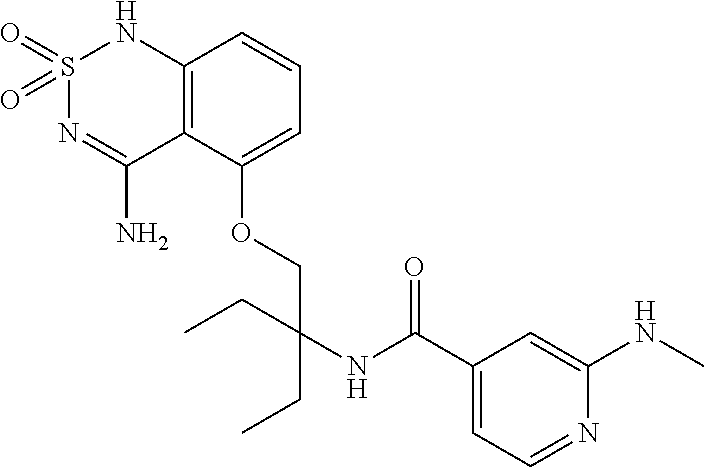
C12=C(C(OCC(CC)(CC)NC(=O)C3=CC=NC(NC)=C3)=CC=C1)C(N)=NS(=O)(=O)N2
